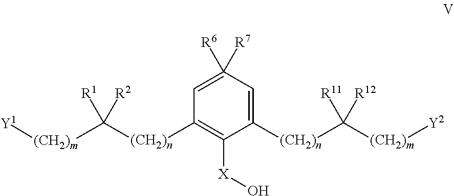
C1([(CH2)n]C([(CH2)m][Y2])([R11])[R12])=CC([R6])([R7])=CC([(CH2)n]C([(CH2)m][Y1])([R1])[R2])=C1[X]O
